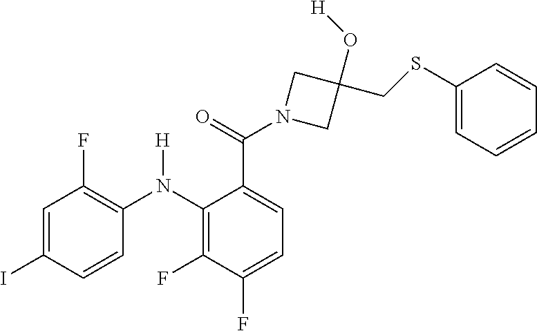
C1=C(I)C=CC(N(C2=C(F)C(F)=CC=C2C(=O)N2CC(O[H])(CSC3=CC=CC=C3)C2)[H])=C1F
